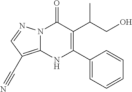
N12C(=C(C#N)C=N1)NC(C1=CC=CC=C1)=C(C(CO)C)C2=O
